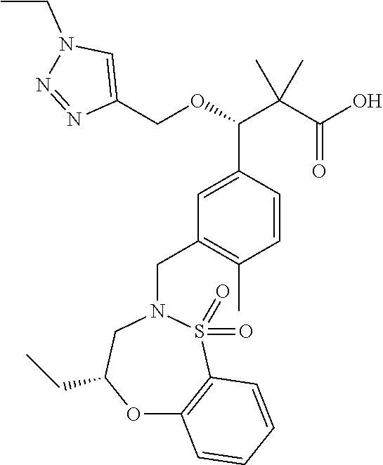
C1=CC(C(C(C(=O)O)(C)C)OCC2=CN(CC)N=N2)=CC(CN2CC(CC)OC3=C(S2(=O)=O)C=CC=C3)=C1C
